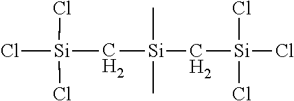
[Si](C[Si](C[Si](Cl)(Cl)Cl)(C)C)(Cl)(Cl)Cl
